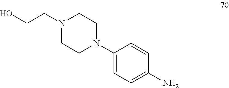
N1(CCO)CCN(C2=CC=C(N)C=C2)CC1
